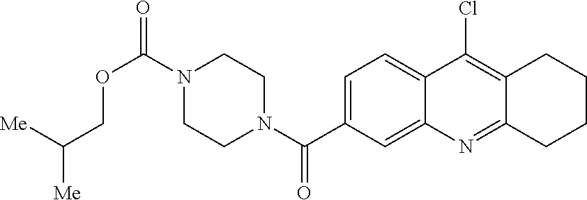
N1(C(OCC([Me])[Me])=O)CCN(C(=O)C2=CC=C3C(=C2)N=C2C(=C3Cl)CCCC2)CC1
